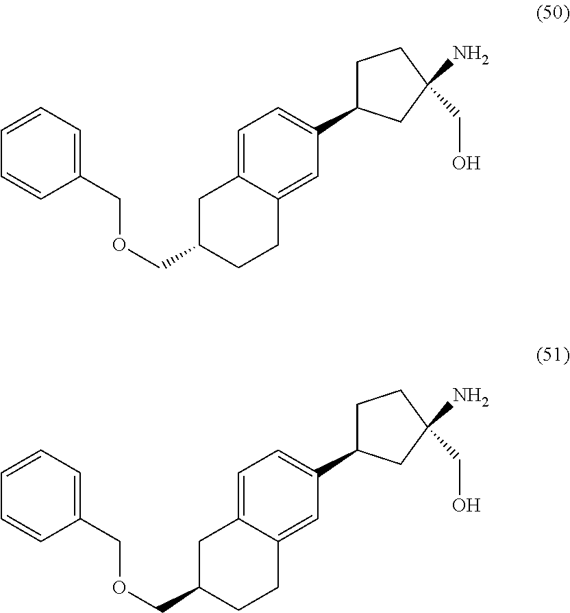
C1=CC=C(COCC2CCC3=CC(C4CCC(N)(CO)C4)=CC=C3C2)C=C1.C1=CC=C(COCC2CCC3=CC(C4CCC(N)(CO)C4)=CC=C3C2)C=C1
